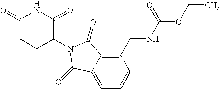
C1(=O)CCC(N2C(=O)C3=C(CNC(OCC)=O)C=CC=C3C2=O)C(=O)N1
